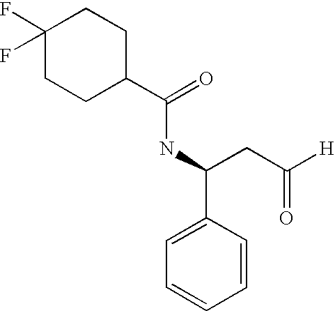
C1(F)(F)CCC(C(=O)NC(C2=CC=CC=C2)CC([H])=O)CC1
